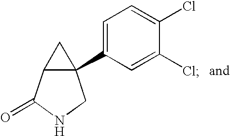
C1=C(C23C(C2)C(=O)NC3)C=C(Cl)C(Cl)=C1
